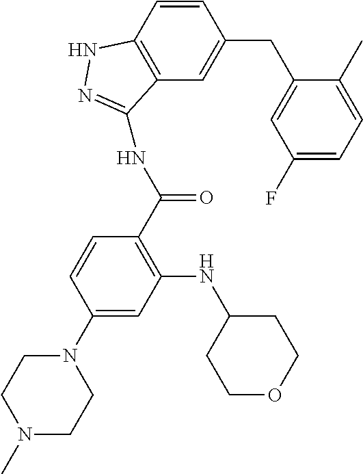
C1=CC(N2CCN(C)CC2)=CC(NC2CCOCC2)=C1C(=O)NC1=NNC2=C1C=C(CC1=CC(F)=CC=C1C)C=C2
